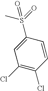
C1(S(=O)(C)=O)=CC(Cl)=C(Cl)C=C1
